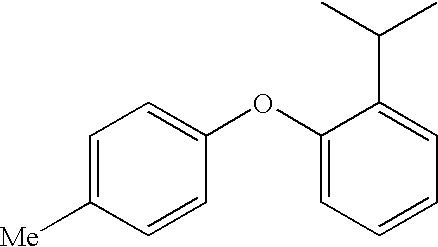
C1=C([Me])C=CC(OC2=CC=CC=C2C(C)C)=C1
